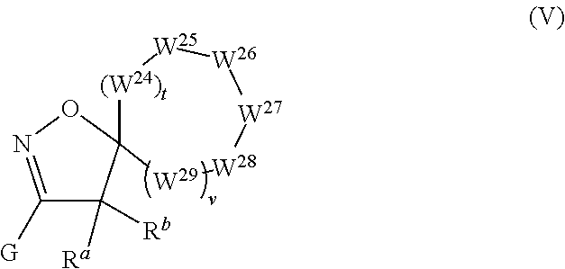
C1([G])=NOC2(C1([Ra])[Rb])[(W24)t][W25][W26][W27][W28][W29]2
